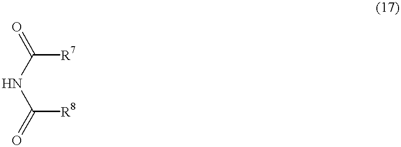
C(NC([R8])=O)([R7])=O
